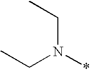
C(N(*)CC)C
